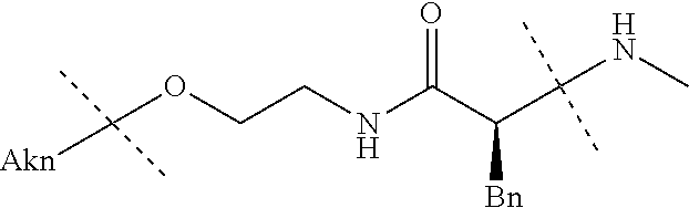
C(OCCNC(C(C(NC)(C)C)[Bn])=O)([Akn])(C)C
